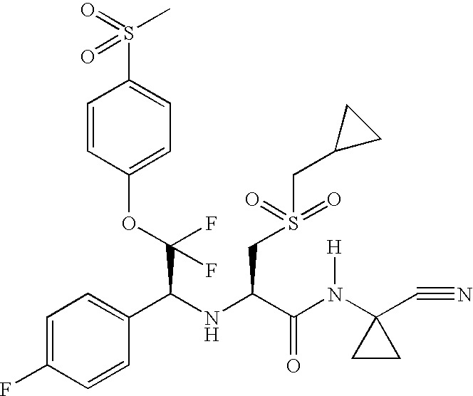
C(C(NC(CS(CC1CC1)(=O)=O)C(N(C1(C#N)CC1)[H])=O)C1=CC=C(F)C=C1)(F)(OC1=CC=C(S(=O)(C)=O)C=C1)F
